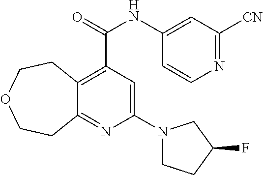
C12=C(C(NC3=CC([CN])=NC=C3)=O)C=C(N3CCC(F)C3)N=C1CCOCC2
